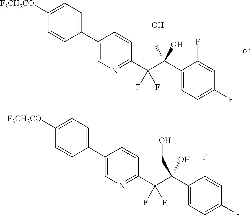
C1=C([F3CH2CO])C=CC(C2=CN=C(C(C(C3=CC=C(F)C=C3F)(CO)O)(F)F)C=C2)=C1.C1=C([F3CH2CO])C=CC(C2=CN=C(C(C(C3=CC=C(F)C=C3F)(CO)O)(F)F)C=C2)=C1
